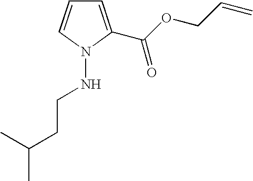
C1=C(C(OCC=C)=O)N(NCCC(C)C)C=C1
